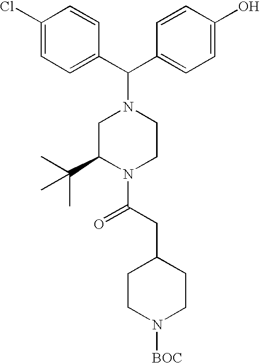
C1=CC(C(C2=CC=C(O)C=C2)N2CC(C(C)(C)C)N(C(CC3CCN([BOC])CC3)=O)CC2)=CC=C1Cl
